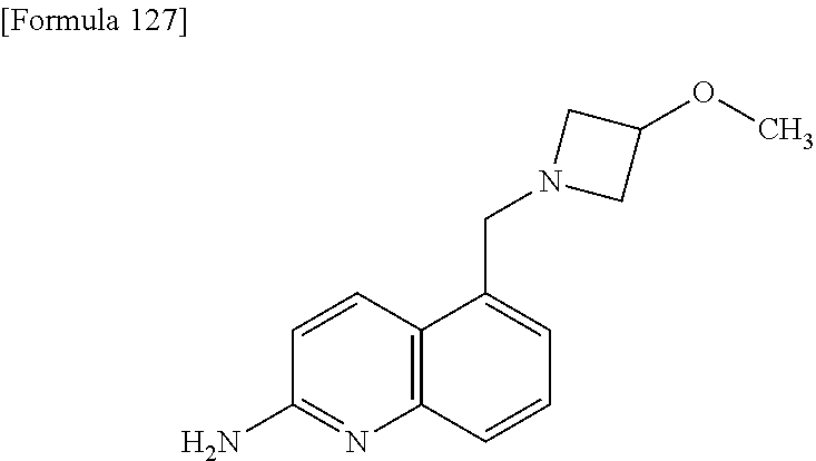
NC1=NC2=C(C=C1)C(CN1CC(OC)C1)=CC=C2
